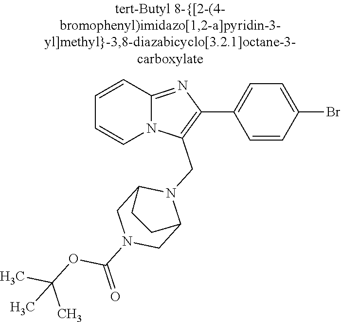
N12C(=NC(C3=CC=C(Br)C=C3)=C1CN1C3CN(C(=O)OC(C)(C)C)CC1CC3)C=CC=C2
